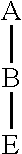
[A]B[E]
